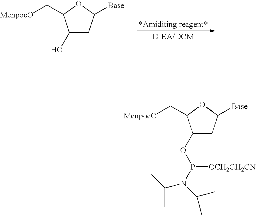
C1(O)CC([Base])OC1C[MenpocO].C1(OP([OCH2CH2CN])N(C(C)C)C(C)C)CC([Base])OC1C[MenpocO]
